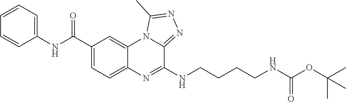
C1=C(C(NC2=CC=CC=C2)=O)C=C2C(=C1)N=C(NCCCCNC(OC(C)(C)C)=O)C1=NN=C(C)N21
